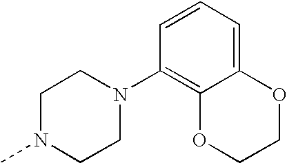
C1(N2CCN(C)CC2)=C2C(=CC=C1)OCCO2
